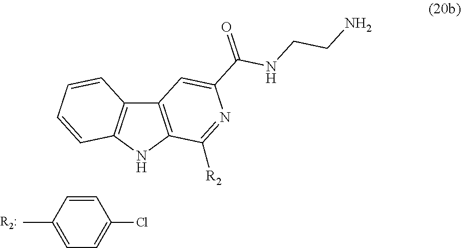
C1=CC(C)=CC=C1Cl.C12=C(NC3=C1C=CC=C3)C([R2])=NC(C(=O)NCCN)=C2
